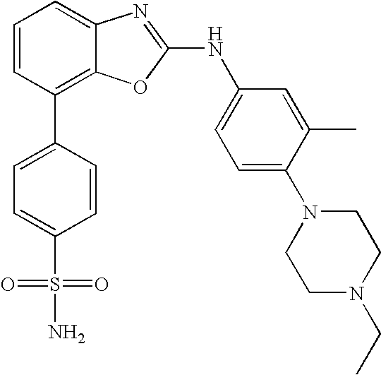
C1=CC(C2=CC=C(S(=O)(N)=O)C=C2)=C2C(=C1)N=C(NC1=CC=C(N3CCN(CC)CC3)C(C)=C1)O2
